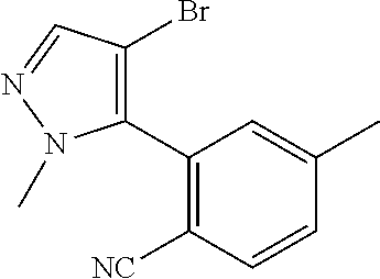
C1(C2=C(Br)C=NN2C)=C([NC])C=CC(C)=C1
